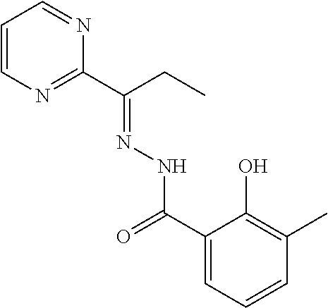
C1=CN=C(C(CC)=NNC(=O)C2=CC=CC(C)=C2O)N=C1
